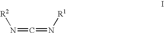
N(=C=N[R1])[R2]
